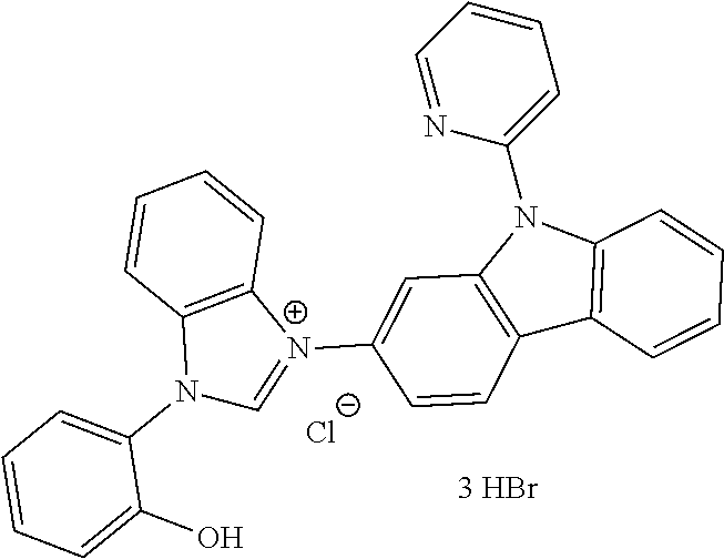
C1=NC(N2C3=C(C4=C2C=CC=C4)C=CC([N+]2=CN(C4=CC=CC=C4O)C4=C2C=CC=C4)=C3)=CC=C1.[Cl-]
